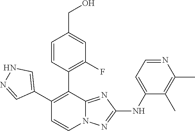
N1C=C(C2=C(C3=C(F)C=C(CO)C=C3)C3=NC(NC4=CC=NC(C)=C4C)=NN3C=C2)C=N1
